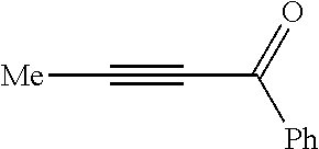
[Me]C#CC([Ph])=O
